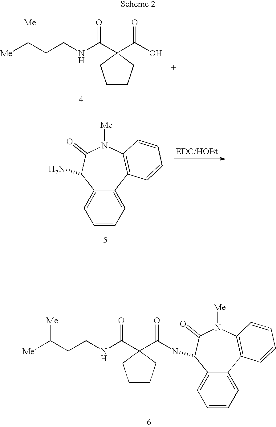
[Me]C(CCNC(=O)C1(C(O)=O)CCCC1)[Me].C12=CC=CC=C1C1=C(N([Me])C(=O)C2N)C=CC=C1.[Me]C(CCNC(=O)C1(C(=O)NC2C3=CC=CC=C3C3=C(N([Me])C2=O)C=CC=C3)CCCC1)[Me]
